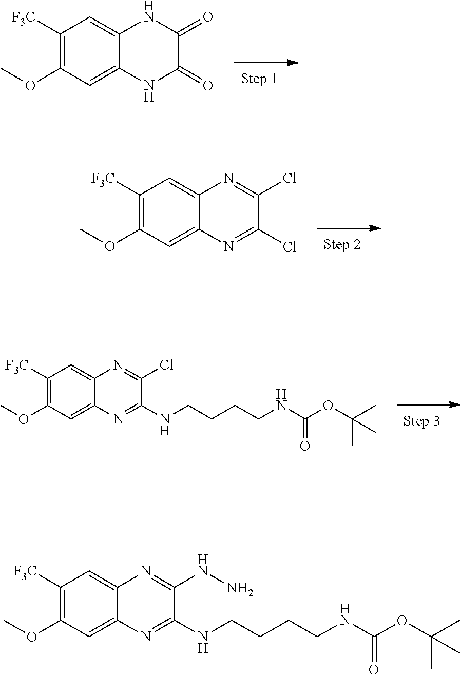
C1([F3C])=C(OC)C=C2C(=C1)NC(=O)C(=O)N2.C1([F3C])=C(OC)C=C2C(=C1)N=C(Cl)C(Cl)=N2.N(CCCCNC(OC(C)(C)C)=O)C1=NC2=CC(OC)=C([F3C])C=C2N=C1Cl.N(CCCCNC(OC(C)(C)C)=O)C1=NC2=CC(OC)=C([F3C])C=C2N=C1NN
